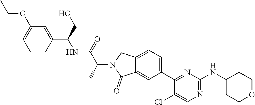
C12=CC(C3=NC(NC4CCOCC4)=NC=C3Cl)=CC=C1CN(C(C(NC(C1=CC(OCC)=CC=C1)CO)=O)C)C2=O
